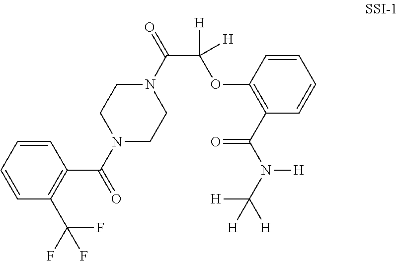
C1=CC=CC(C(F)(F)F)=C1C(N1CCN(C(C(OC2=C(C(N(C([H])([H])[H])[H])=O)C=CC=C2)([H])[H])=O)CC1)=O
